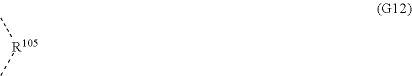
C[R105]C
